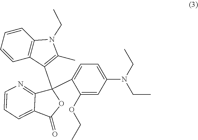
C1(OCC)=CC(N(CC)CC)=CC=C1C1(C2=C(C)N(CC)C3=C2C=CC=C3)C2=NC=CC=C2C(=O)O1
